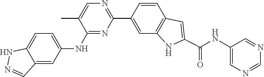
N1=CN=CC(NC(C2=CC3=C(C=C(C4=NC=C(C)C(NC5=CC=C6C(=C5)C=NN6)=N4)C=C3)N2)=O)=C1
